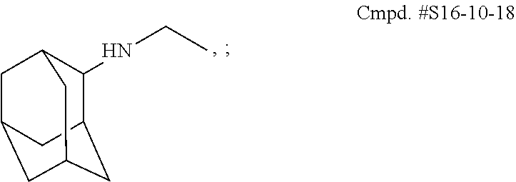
C1(NCC)C2CC3CC(CC1C3)C2
